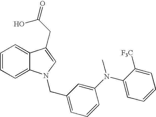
C1=CC=C2C(=C1)C(CC(O)=O)=CN2CC1=CC=CC(N(C2=CC=CC=C2[F3C])C)=C1
